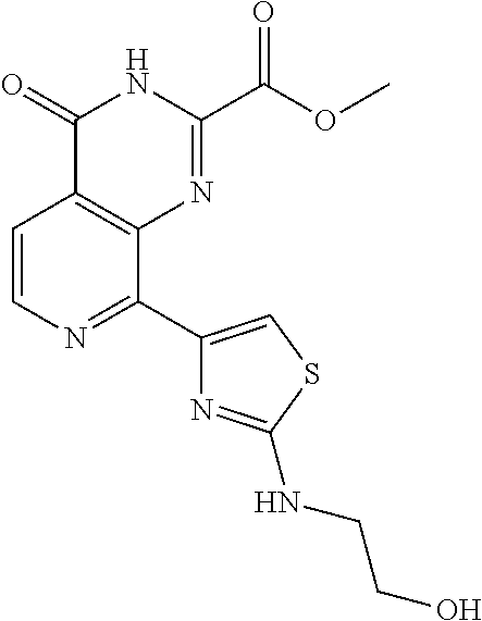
C1=CN=C(C2=CSC(NCCO)=N2)C2=C1C(=O)NC(C(OC)=O)=N2
